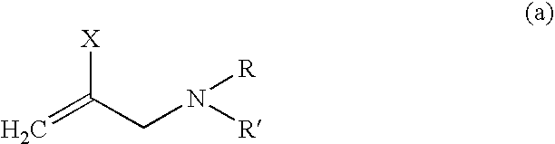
[X]C(CN([R])[R])=C
